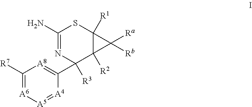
C1([R7])=[A6][A5]=[A4]C(C2([R3])N=C(N)SC3([R1])C2([R2])C3([Ra])[Rb])=[A8]1
